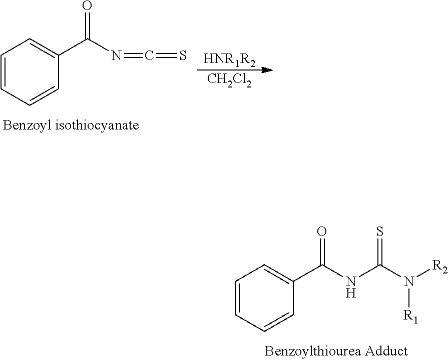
C1=CC=CC(C(NC(N([R1])[R2])=S)=O)=C1.C1=CC=CC(C(N=C=S)=O)=C1.[HNR1R2].[CH2Cl2]
